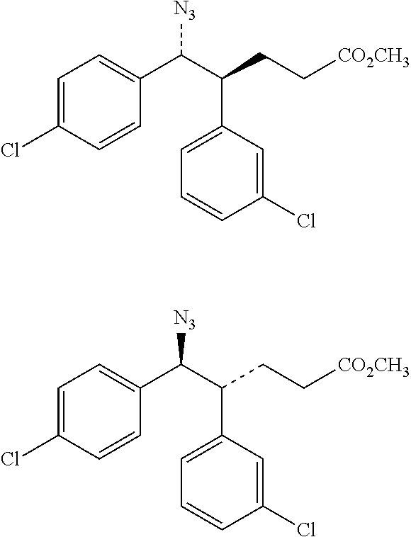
C(C(C1=CC=CC(Cl)=C1)CC[CO2CH3])(C1=CC=C(Cl)C=C1)[N3].C(C(C1=CC=CC(Cl)=C1)CC[CO2CH3])(C1=CC=C(Cl)C=C1)[N3]
